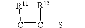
CC(=C(SC)[R15])[R11]
